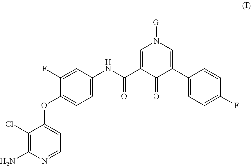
C1(Cl)=C(N)N=CC=C1OC1=CC=C(NC(C2=CN([G])C=C(C3=CC=C(F)C=C3)C2=O)=O)C=C1F
